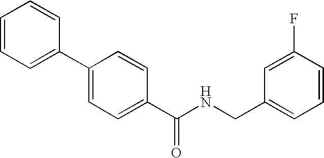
C1(C(NCC2=CC=CC(F)=C2)=O)=CC=C(C2=CC=CC=C2)C=C1
